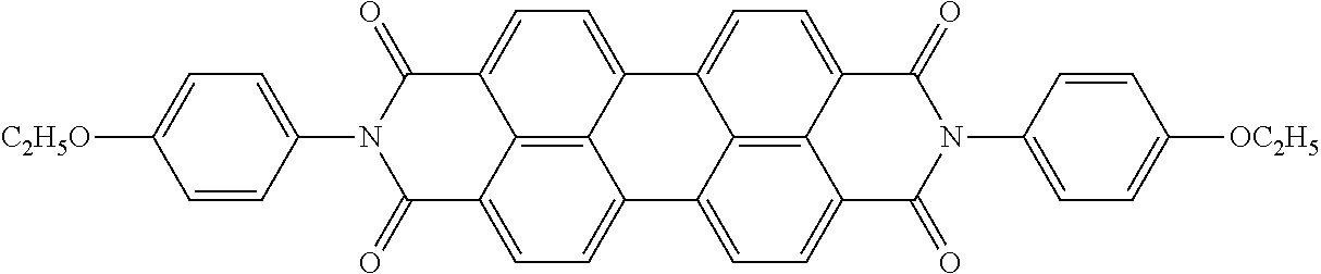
C12=CC=C3C4=C1C(=CC=C4C(=O)N(C1=CC=C([OC2H5])C=C1)C3=O)C1=CC=C3C4=C1C2=CC=C4C(=O)N(C1=CC=C([C2H5O])C=C1)C3=O
